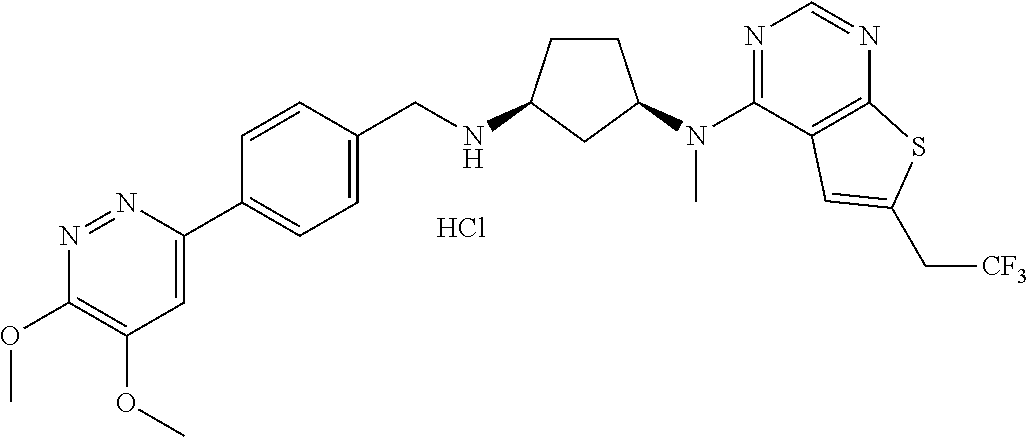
C1(C2=CC=C(CNC3CCC(N(C4=NC=NC5=C4C=C(C[CF3])S5)C)C3)C=C2)=CC(OC)=C(OC)N=N1.Cl
